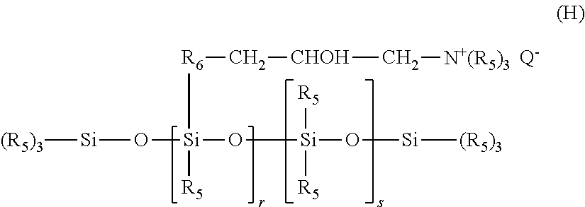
[(R5)3][Si]O[Si]([R6]C[CHOH]C[N+(R5)3])(O[Si]([R5])([R5])O[Si][(R5)3])[R5].[Q-]
